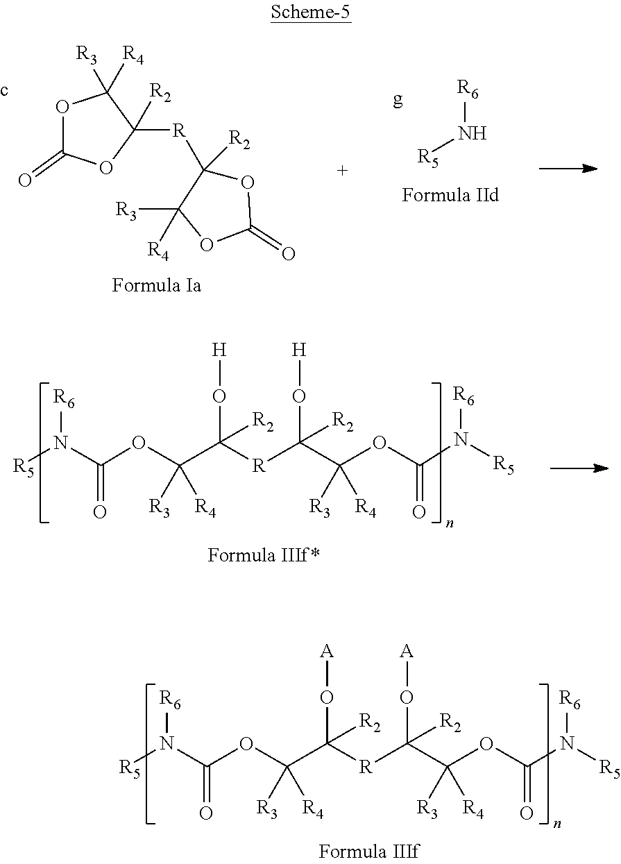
O1C(=O)OC([R2])([R]C2([R2])OC(=O)OC2([R3])[R4])C1([R4])[R3].[R6]N[R5].[R5]N(C(OC(C([R]C(C(OC(N([R5])[R6])=O)([R3])[R4])(O[H])[R2])(O[H])[R2])([R3])[R4])=O)[R6].[R5]N(C(OC(C([R]C(C(OC(N([R5])[R6])=O)([R3])[R4])(O[A])[R2])(O[A])[R2])([R3])[R4])=O)[R6]
